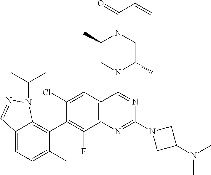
C12=C(C=C(Cl)C(C3=C4C(=CC=C3C)C=NN4C(C)C)=C1F)C(N1C(C)CN(C(=O)C=C)C(C)C1)=NC(N1CC(N(C)C)C1)=N2
